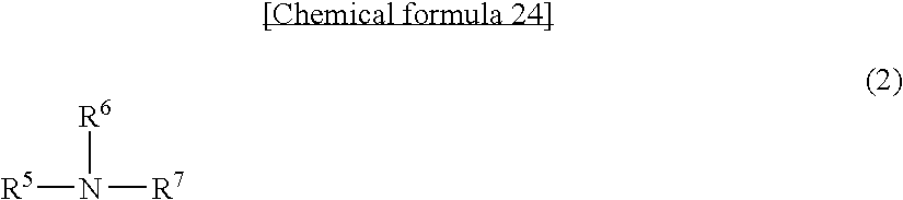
[R5]N([R7])[R6]
